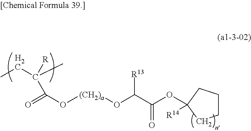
CCC(C)([R])C(=O)O[(CH2)a]OC(C(OC1([R14])CCCC1)=O)[R13]
